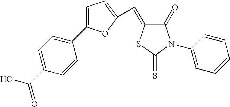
C1=C(C2=CC=C(C(O)=O)C=C2)OC(C=C2C(=O)N(C3=CC=CC=C3)C(=S)S2)=C1
